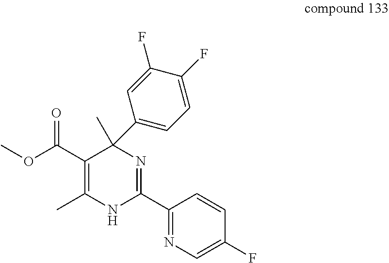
C1(C2=NC(C)(C3=CC=C(F)C(F)=C3)C(C(OC)=O)=C(C)N2)=NC=C(F)C=C1
